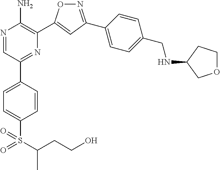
N1=C(C2=CC=C(CNC3COCC3)C=C2)C=C(C2=C(N)N=CC(C3=CC=C(S(=O)(=O)C(CCO)C)C=C3)=N2)O1
